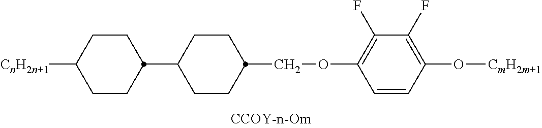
C1(F)=C(O[CmH2m+1])C=CC(OCC2CCC(C3CCC([CnH2n+1])CC3)CC2)=C1F
